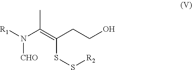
[R1]N([CHO])C(=C(SS[R2])CCO)C
